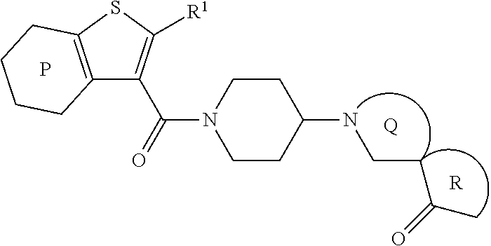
C1(NCCC(C)=O)CCN(C(=O)C2=C([R1])SC3=C2CCCC3)CC1.[Q].[R].P
